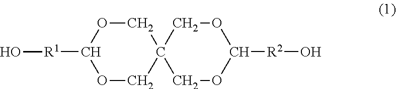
O1CC2(COC1[R1]O)COC([R2]O)OC2
